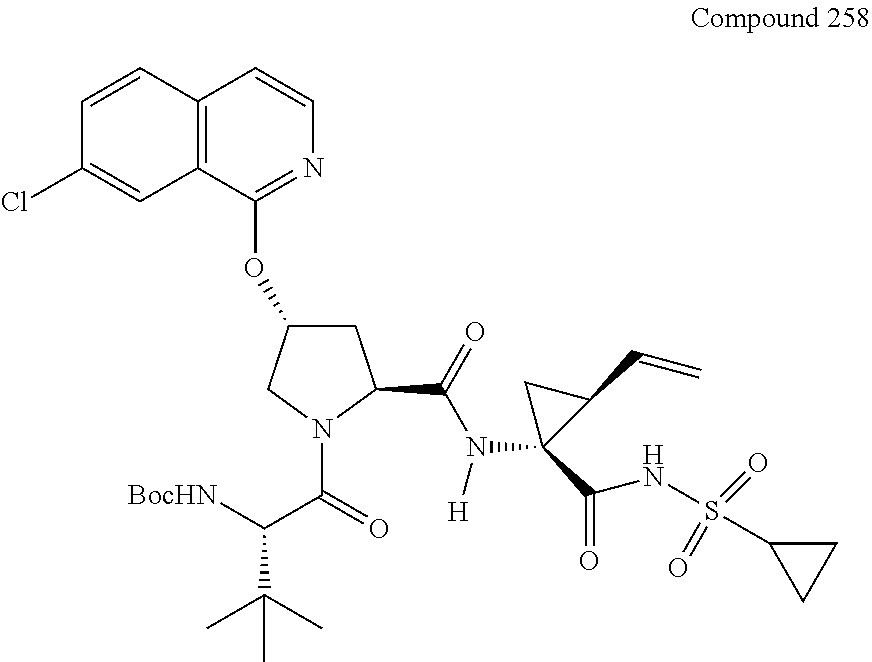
C12=C(C(OC3CC(C(N(C4(C(=O)NS(C5CC5)(=O)=O)C(C=C)C4)[H])=O)N(C(C(C(C)(C)C)[BocHN])=O)C3)=NC=C1)C=C(Cl)C=C2
